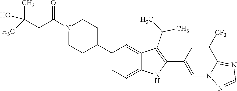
N1(C(CC(C)(O)C)=O)CCC(C2=CC=C3C(=C2)C(C(C)C)=C(C2=CN4C(=NC=N4)C([CF3])=C2)N3)CC1
